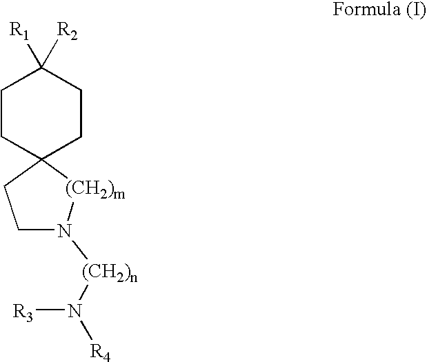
C1CC2(CCC1([R1])[R2])[(CH2)m]N([(CH2)n]N([R4])[R3])CC2
